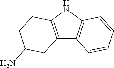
C12=C(NC3=C1C=CC=C3)CCC(N)C2
